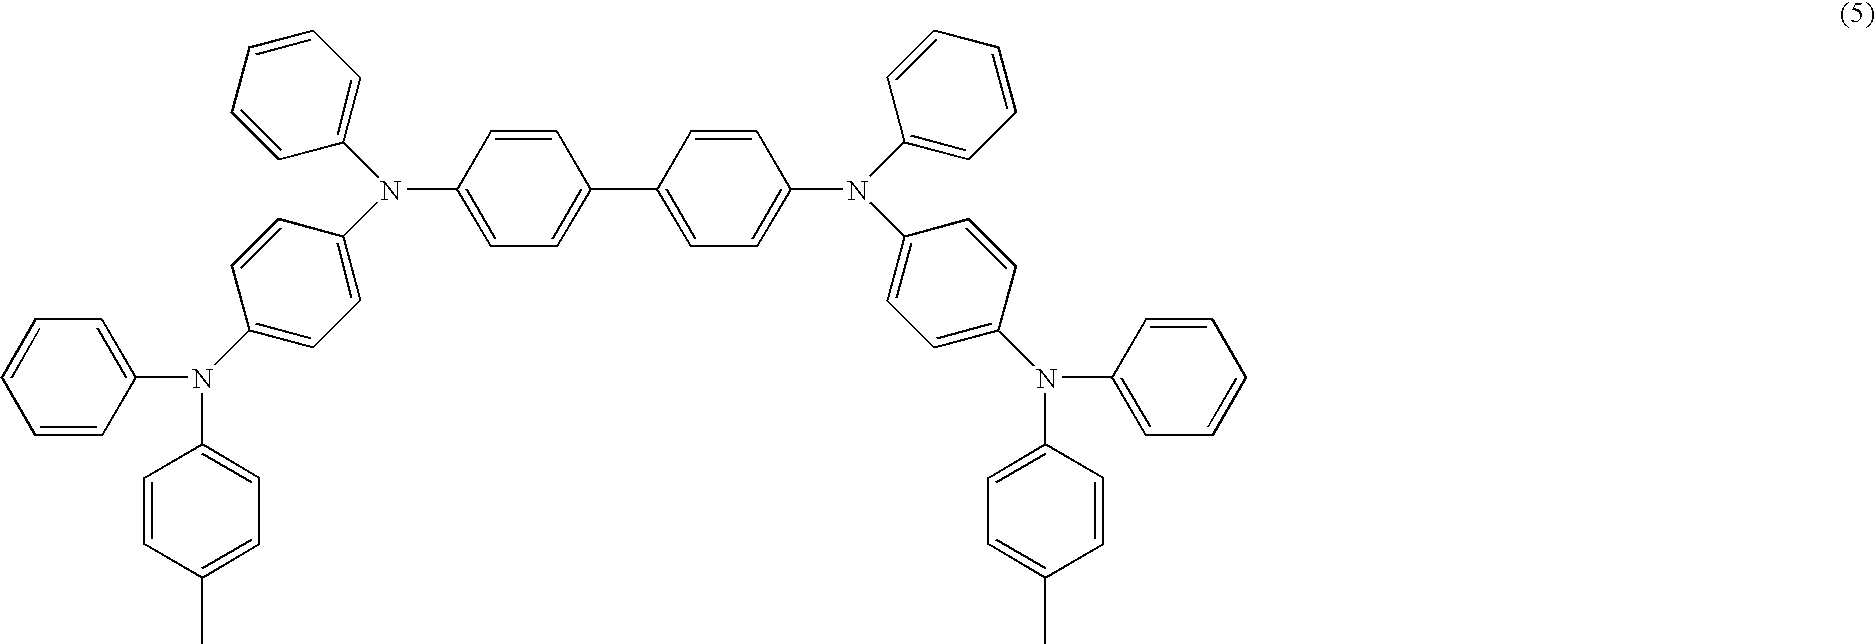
C1=C(N(C2=CC=CC=C2)C2=CC=C(N(C3=CC=CC=C3)C3=CC=C(C)C=C3)C=C2)C=CC(C2=CC=C(N(C3=CC=CC=C3)C3=CC=C(N(C4=CC=CC=C4)C4=CC=C(C)C=C4)C=C3)C=C2)=C1
